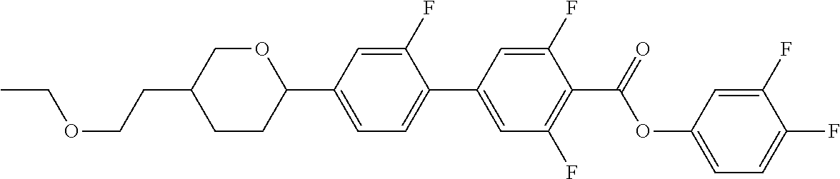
O1CC(CCOCC)CCC1C1=CC=C(C2=CC(F)=C(C(OC3=CC=C(F)C(F)=C3)=O)C(F)=C2)C(F)=C1
